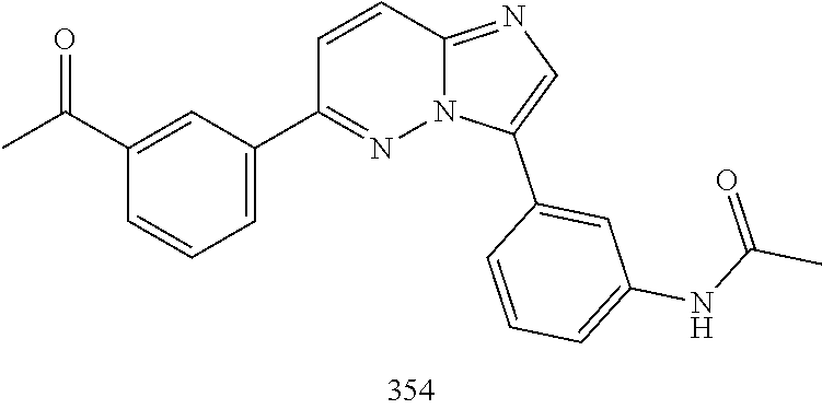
C1(C2=CC=CC(C(C)=O)=C2)=NN2C(=NC=C2C2=CC(NC(=O)C)=CC=C2)C=C1
